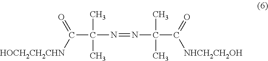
CC(C(=O)[HOCH2CH2CHN])(N=NC(C([NHCH2CH2OH])=O)(C)C)C
